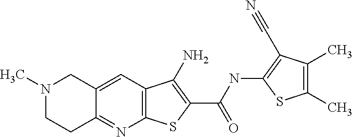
C12=C(C=C3C(=N1)CCN(C)C3)C(N)=C(C(=O)NC1=C(C#N)C(C)=C(C)S1)S2
